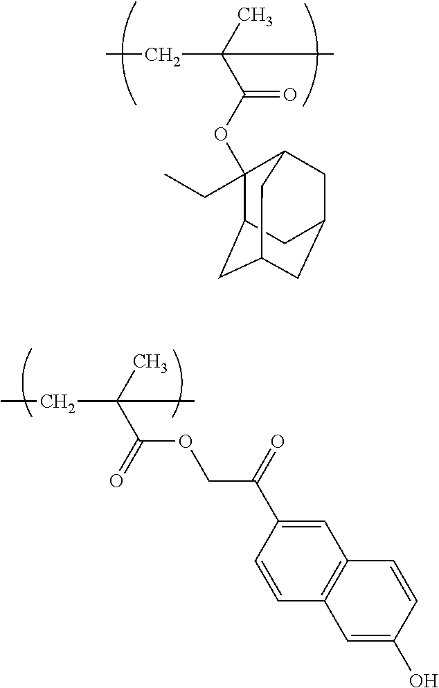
C(C(C)(C)C(OC1(CC)C2CC3CC(CC1C3)C2)=O)C.C(C(C)(C(OCC(=O)C1=CC2=C(C=C1)C=C(O)C=C2)=O)C)C
